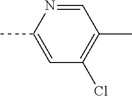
CC1=CC(Cl)=C(C)C=N1
